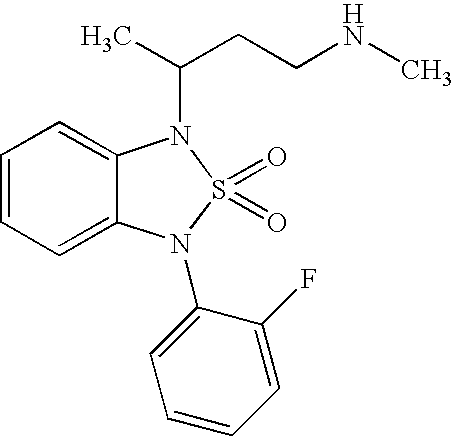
C1=CC=C2C(=C1)N(C(C)CCNC)S(=O)(=O)N2C1=CC=CC=C1F
